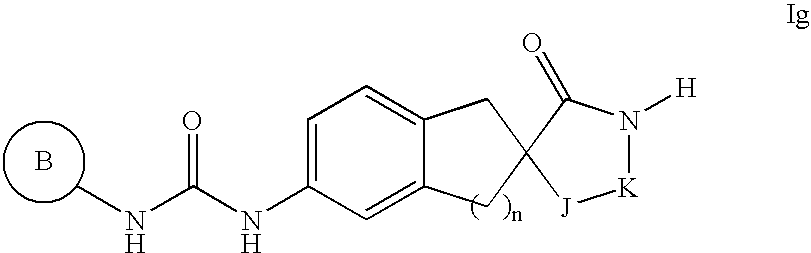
B.CNC(NC1=CC=C2C(=C1)CC1(C2)[J][K]N([H])C1=O)=O
